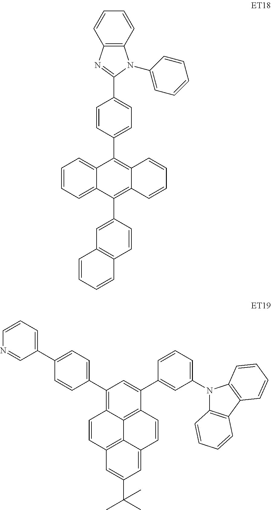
C12=CC=CC=C1C(C1=CC=C(C3=NC4=C(N3C3=CC=CC=C3)C=CC=C4)C=C1)=C1C(=C2C2=CC3=C(C=C2)C=CC=C3)C=CC=C1.C1(C2=CC=C(C3=CC=CN=C3)C=C2)=C2C3=C(C(C4=CC(N5C6=C(C7=C5C=CC=C7)C=CC=C6)=CC=C4)=C1)C=CC1=CC(C(C)(C)C)=CC(=C31)C=C2
